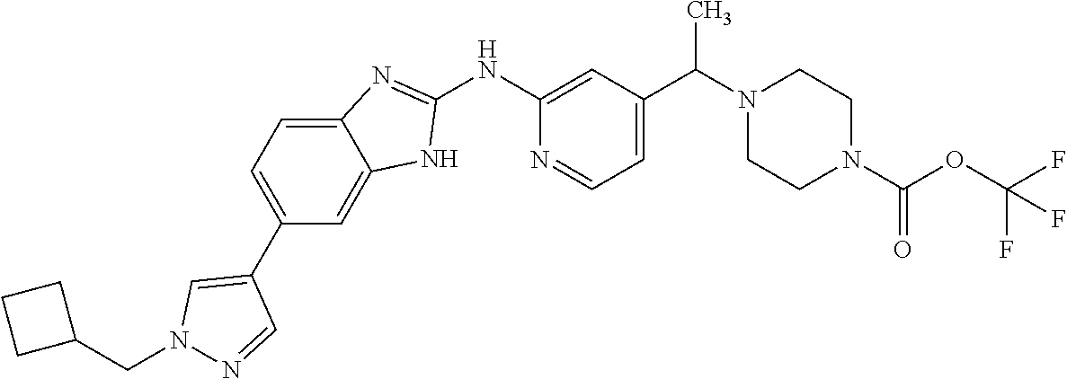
C1(NC2=NC3=CC=C(C4=CN(CC5CCC5)N=C4)C=C3N2)=CC(C(N2CCN(C(OC(F)(F)F)=O)CC2)C)=CC=N1
